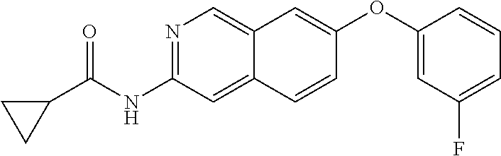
O(C1=CC2=CN=C(NC(=O)C3CC3)C=C2C=C1)C1=CC(F)=CC=C1
